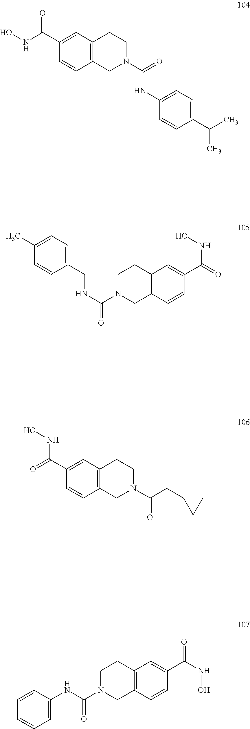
C1(C(NO)=O)=CC2=C(C=C1)CN(C(=O)NC1=CC=C(C(C)C)C=C1)CC2.C1(C)=CC=C(CNC(=O)N2CC3=C(CC2)C=C(C(=O)NO)C=C3)C=C1.C(C(=O)N1CC2=C(CC1)C=C(C(=O)NO)C=C2)C1CC1.N(C(=O)N1CC2=C(CC1)C=C(C(NO)=O)C=C2)C1=CC=CC=C1
